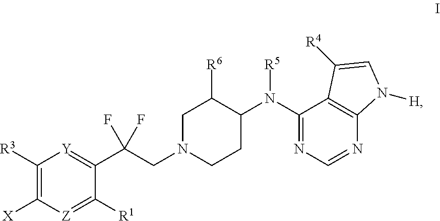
C1([R3])=C([X])[Z]=C([R1])C(C(CN2CCC(N(C3=NC=NC4=C3C([R4])=CN4[H])[R5])C([R6])C2)(F)F)=[Y]1
